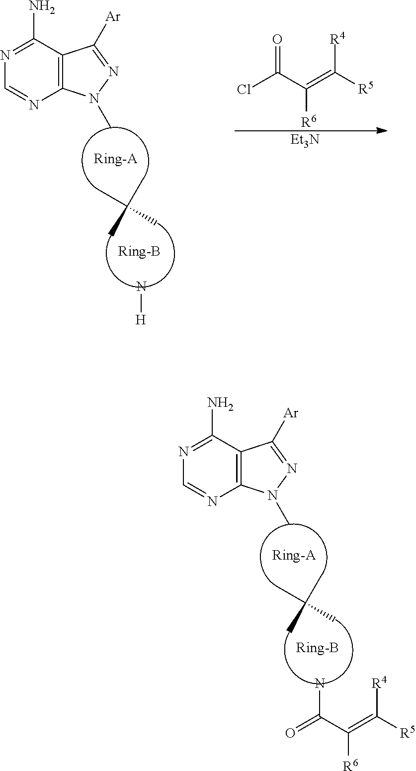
CC(C)(C)C.C12=C(C(N)=NC=N1)C([Ar])=NN2C.NC(=O)C(=C([R5])[R4])[R6].CC(C)(C)C.N[H].C12=C(C(N)=NC=N1)C([Ar])=NN2C.[Et3N].ClC(=O)C(=C([R5])[R4])[R6]
